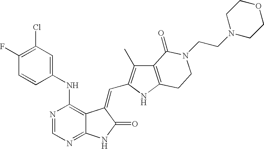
C1=NC(NC2=CC(Cl)=C(F)C=C2)=C2C(=N1)NC(=O)C2=CC1=C(C)C2=C(N1)CCN(CCN1CCOCC1)C2=O
